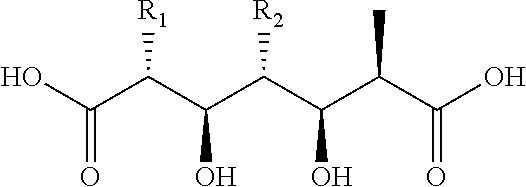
OC(C(C(C(C(C(C(O)=O)C)O)[R2])O)[R1])=O
